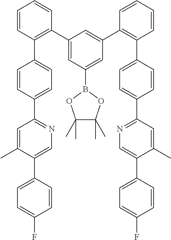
C1=CC(C2=CC=C(C3=NC=C(C4=CC=C(F)C=C4)C(C)=C3)C=C2)=C(C2=CC(B3OC(C)(C)C(C)(C)O3)=CC(C3=C(C4=CC=C(C5=NC=C(C6=CC=C(F)C=C6)C(C)=C5)C=C4)C=CC=C3)=C2)C=C1
